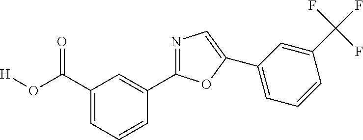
[H]OC(C1=CC=CC(C2=NC=C(C3=CC=CC(C(F)(F)F)=C3)O2)=C1)=O
